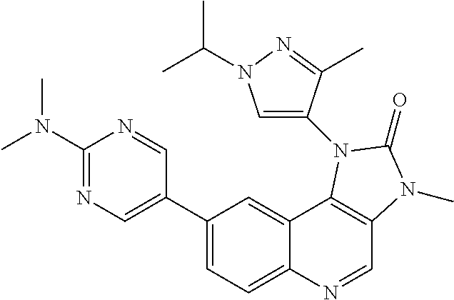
C1(C2=CN=C(N(C)C)N=C2)=CC=C2C(=C1)C1=C(C=N2)N(C)C(=O)N1C1=CN(C(C)C)N=C1C
